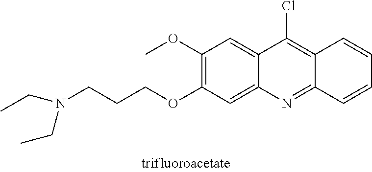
C12=CC(OC)=C(OCCCN(CC)CC)C=C1N=C1C(=C2Cl)C=CC=C1
